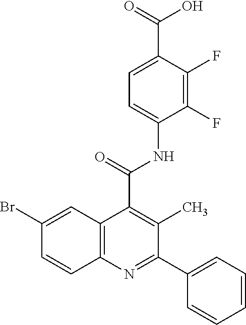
C1=C(C(=O)O)C(F)=C(F)C(NC(C2=C(C)C(C3=CC=CC=C3)=NC3=C2C=C(Br)C=C3)=O)=C1
